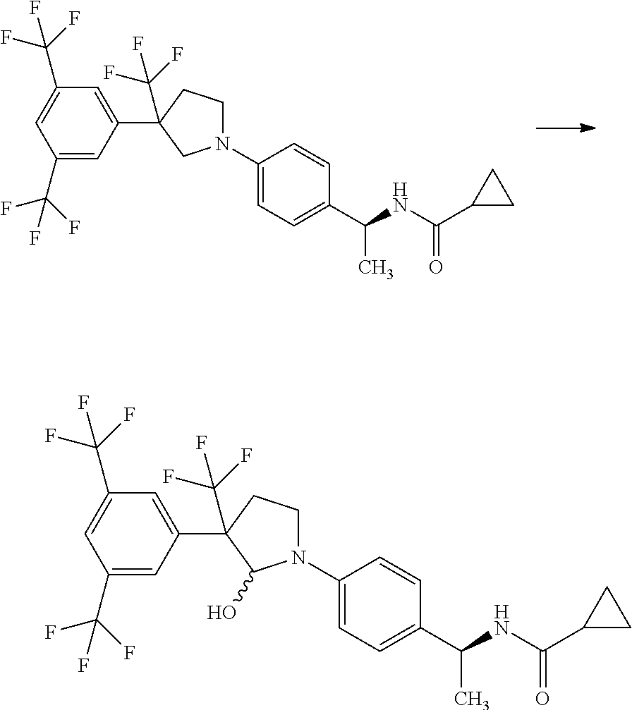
C1(N2CCC(C3=CC(C(F)(F)F)=CC(C(F)(F)F)=C3)(C(F)(F)F)C2)=CC=C(C(C)NC(=O)C2CC2)C=C1.C1(N2CCC(C3=CC(C(F)(F)F)=CC(C(F)(F)F)=C3)(C(F)(F)F)C2O)=CC=C(C(C)NC(=O)C2CC2)C=C1
